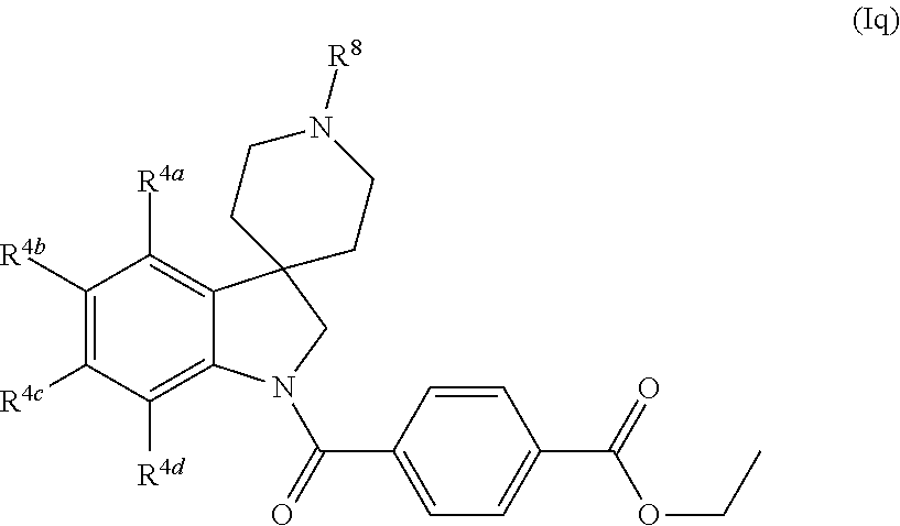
C1([R4d])=C2C(=C([R4a])C([R4b])=C1[R4c])C1(CN2C(=O)C2=CC=C(C(OCC)=O)C=C2)CCN([R8])CC1
